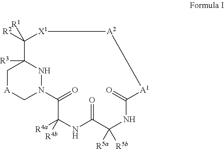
C1[A]CN2NC1([R3])C([R2])([R1])[X1][A2][A1]C(=O)NC([R5a])([R5b])C(=O)NC([R4b])([R4a])C2=O
